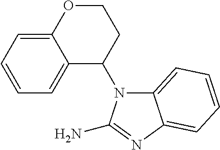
C12=CC=CC=C1C(N1C3=CC=CC=C3N=C1N)CCO2
